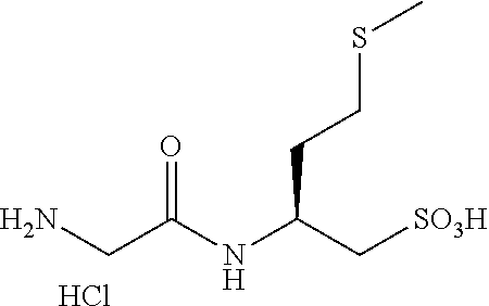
NCC(NC(C[SO3H])CCSC)=O.Cl
